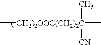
C[CH2)2OOC(CH2)2C](C)(C)[CN]
